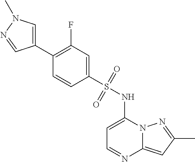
C1=C(NS(C2=CC(F)=C(C3=CN(C)N=C3)C=C2)(=O)=O)N2C(=CC(C)=N2)N=C1
